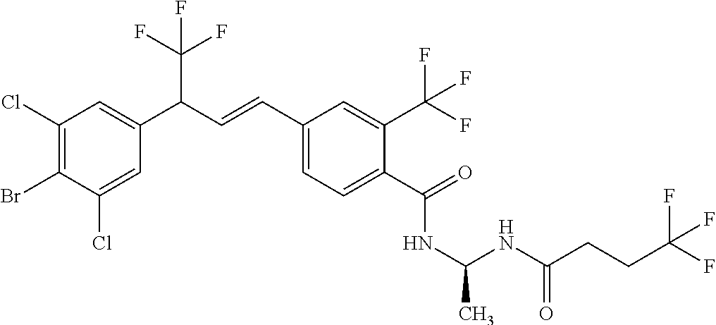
C1(Cl)=C(Br)C(Cl)=CC(C(C=CC2=CC=C(C(=O)NC(NC(CCC(F)(F)F)=O)C)C(C(F)(F)F)=C2)C(F)(F)F)=C1
